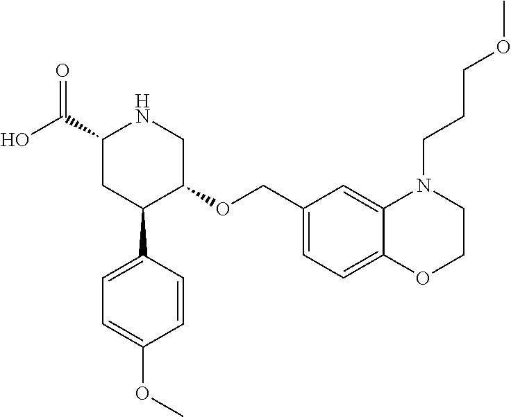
C1(C(O)=O)CC(C2=CC=C(OC)C=C2)C(OCC2=CC=C3C(=C2)N(CCCOC)CCO3)CN1
